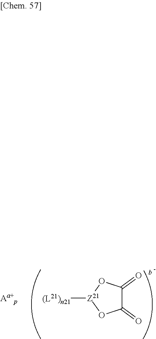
C1(=O)C(=O)O[Z21]([(L21)n21])O1
